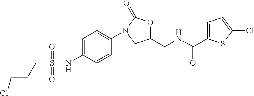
C1=C(NS(=O)(=O)CCCCl)C=CC(N2C(=O)OC(CNC(=O)C3=CC=C(Cl)S3)C2)=C1
